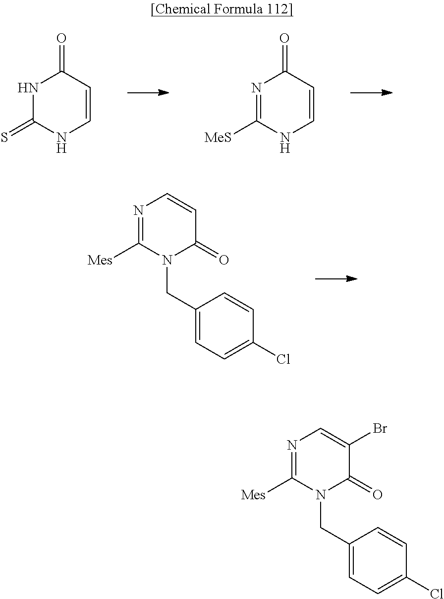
N1C(=S)NC=CC1=O.N1=C([MeS])NC=CC1=O.C1(CN2C(=O)C=CN=C2[Mes])=CC=C(Cl)C=C1.C1(CN2C(=O)C(Br)=CN=C2[Mes])=CC=C(Cl)C=C1
